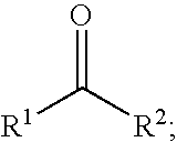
[R1]C(=O)[R2]
